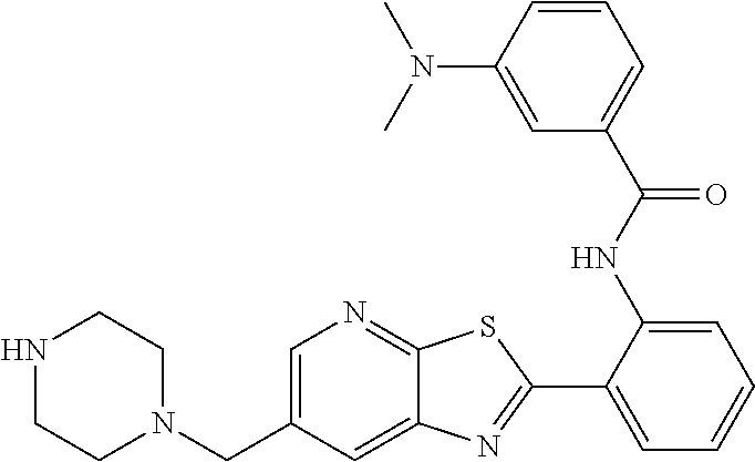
N1CCN(CC2=CN=C3C(=C2)N=C(C2=CC=CC=C2NC(C2=CC=CC(N(C)C)=C2)=O)S3)CC1
